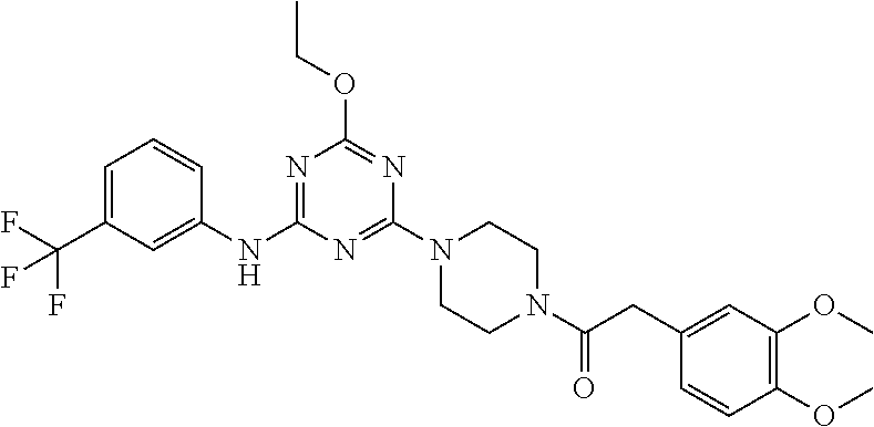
C1=C(C(F)(F)F)C=C(NC2=NC(OCC)=NC(N3CCN(C(=O)CC4=CC(OC)=C(OC)C=C4)CC3)=N2)C=C1
